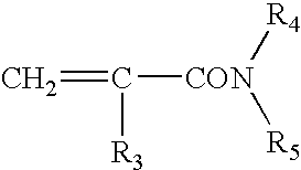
C=C([CON]([R4])[R5])[R3]
